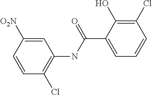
C1=CC([O2N])=CC(NC(C2=CC=CC(Cl)=C2O)=O)=C1Cl
